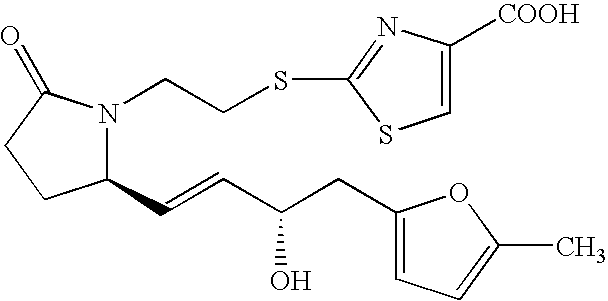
C1(C=CC(CC2=CC=C(C)O2)O)N(CCSC2=NC([COOH])=CS2)C(=O)CC1
